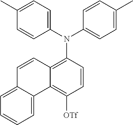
C1(C)=CC=C(N(C2=CC=C(C)C=C2)C2=C3C(=C([OTf])C=C2)C2=CC=CC=C2C=C3)C=C1
